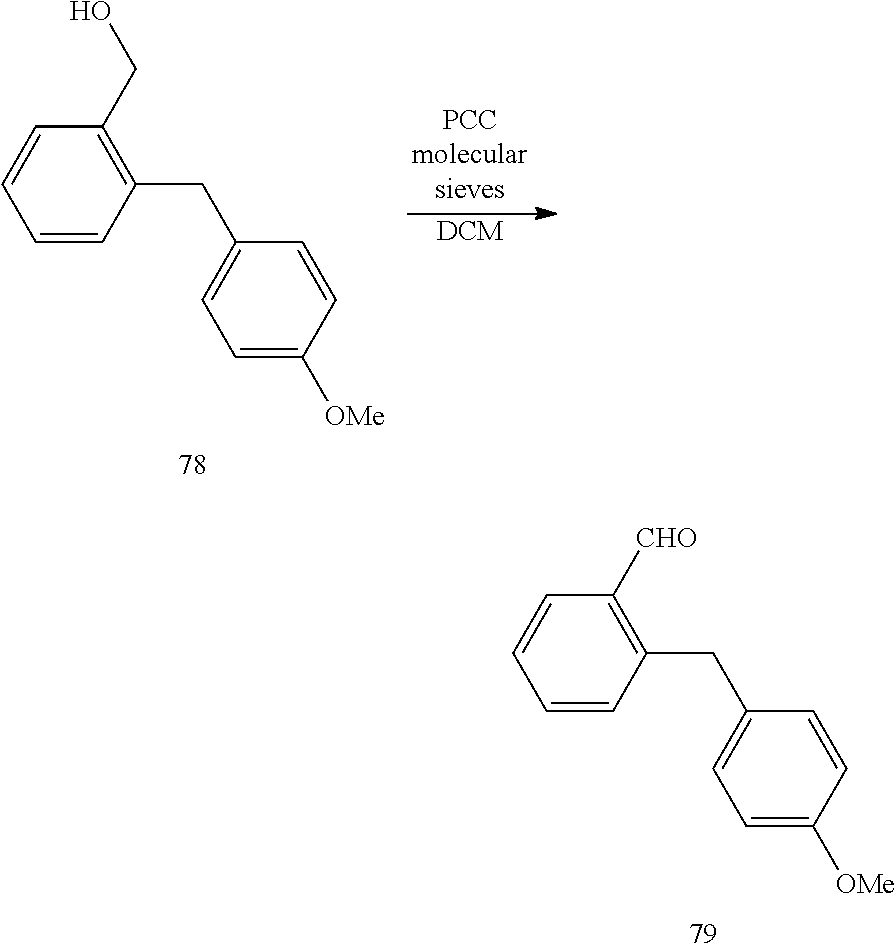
C1=CC(CC2=CC=C([OMe])C=C2)=C([CHO])C=C1.[DCM].C1=CC(CC2=CC=C([OMe])C=C2)=C(CO)C=C1
